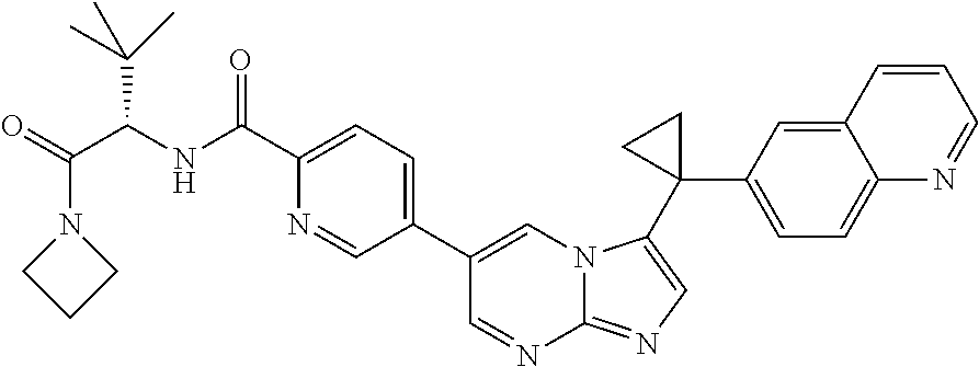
O=C(N1CCC1)C(C(C)(C)C)NC(C1=CC=C(C2=CN3C(=NC=C3C3(C4=CC=C5C(=C4)C=CC=N5)CC3)N=C2)C=N1)=O
